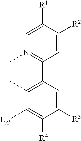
C1([R3])=CC(C2=N(C)C=C([R1])C([R2])=C2)=C(C)C([LA])=C1[R4]
